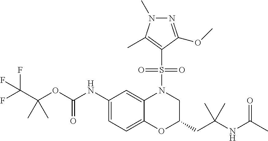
C1(NC(OC(C(F)(F)F)(C)C)=O)=CC=C2C(=C1)N(S(C1=C(C)N(C)N=C1OC)(=O)=O)CC(CC(NC(C)=O)(C)C)O2
